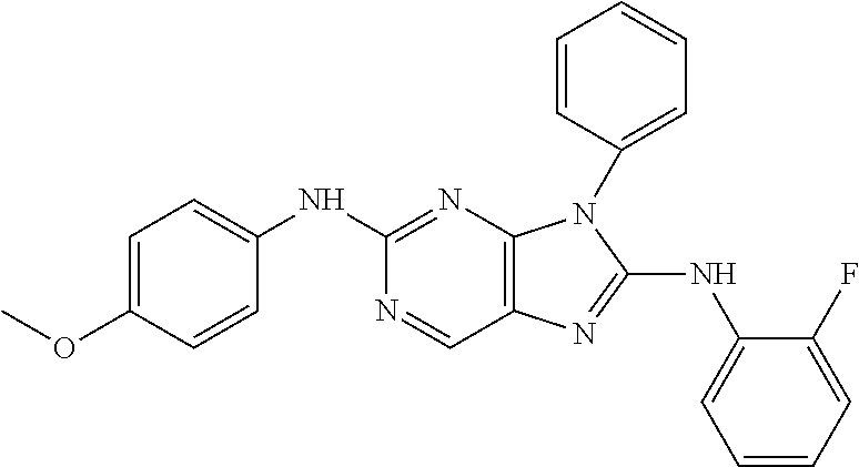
C1(NC2=CC=C(OC)C=C2)=NC2=C(C=N1)N=C(NC1=CC=CC=C1F)N2C1=CC=CC=C1
